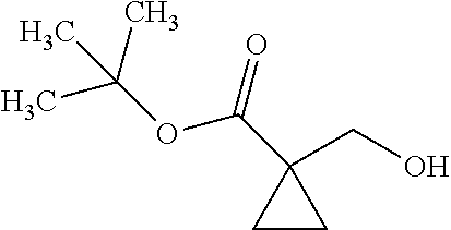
C1CC1(CO)C(=O)OC(C)(C)C
